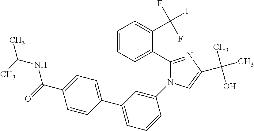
C1(C2=CC=CC=C2C(F)(F)F)=NC(C(C)(O)C)=CN1C1=CC(C2=CC=C(C(=O)NC(C)C)C=C2)=CC=C1
